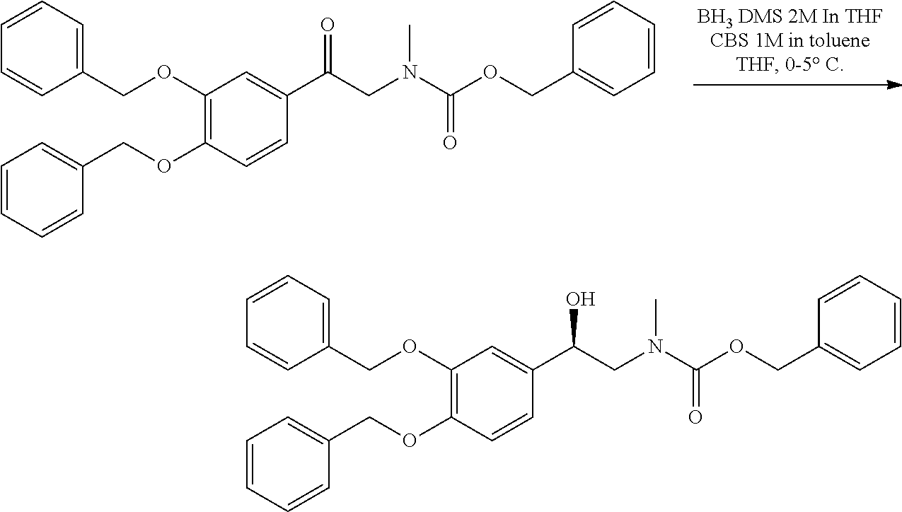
C1(OCC2=CC=CC=C2)=C(OCC2=CC=CC=C2)C=CC(C(CN(C(OCC2=CC=CC=C2)=O)C)=O)=C1.C1(OCC2=CC=CC=C2)=C(OCC2=CC=CC=C2)C=CC(C(CN(C(OCC2=CC=CC=C2)=O)C)O)=C1
